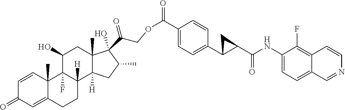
C1=CC2(C)C(=CC1=O)CCC1([H])C2(F)C(O)CC2(C)C1([H])CC(C)C2(O)C(COC(C1=CC=C(C2CC2C(NC2=CC=C3C(=C2F)C=CN=C3)=O)C=C1)=O)=O
